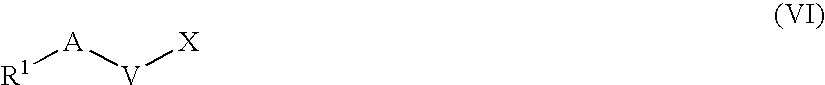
[R1][A][V][X]
